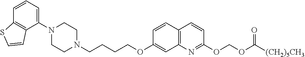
C1N(C2=CC=CC3=C2C=CS3)CCN(CCCCOC2=CC3=C(C=C2)C=CC(OCOC(=O)[(CH2)5CH3])=N3)C1
